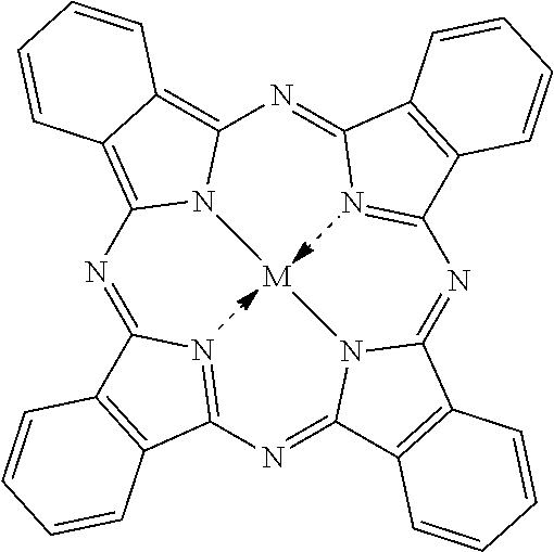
N1=C2N=C(N=C3N4C(=NC5=NC(=NC6=C7C(=C1N6[M]4)C=CC=C7)C1=C5C=CC=C1)C1=C3C=CC=C1)C1=C2C=CC=C1
